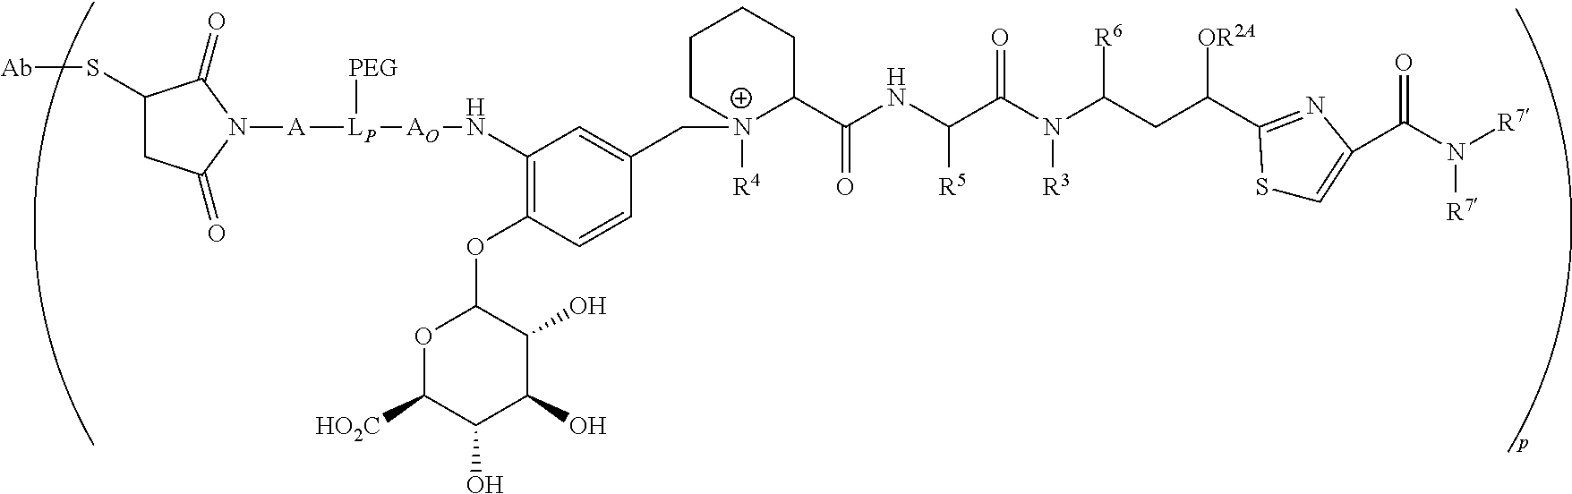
C1(C(NC(C(N(C(CC([OR2A])C2=NC(C(N([R7])[R7])=O)=CS2)[R6])[R3])=O)[R5])=O)[N+]([R4])(CC2=CC(N[AO][LP]([A]N3C(=O)CC(S[Ab])C3=O)[PEG])=C(OC3OC([HO2C])C(O)C(O)C3O)C=C2)CCCC1
